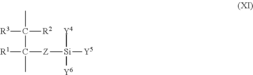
CC([R2])([R3])C(C)([R1])[Z][Si]([Y5])([Y4])[Y6]
